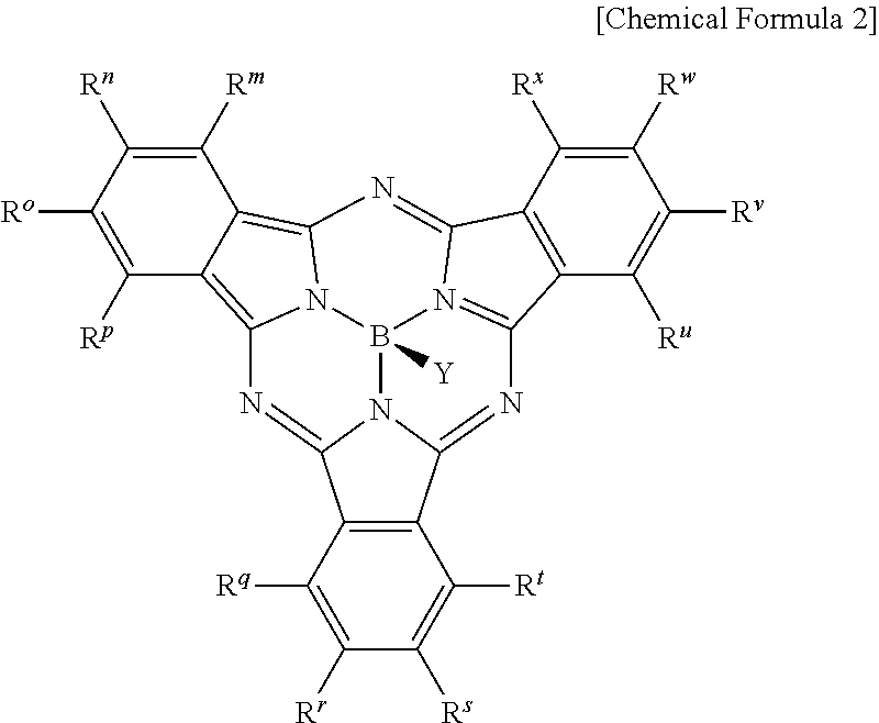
C1([Rm])=C([Rn])C([Ro])=C([Rp])C2=C3N4C(=C12)N=C1C2=C(C([Ru])=C([Rv])C([Rw])=C2[Rx])C2=N1B4([Y])N1C(=N2)C2=C(C([Rq])=C([Rr])C([Rs])=C2[Rt])C1=N3
